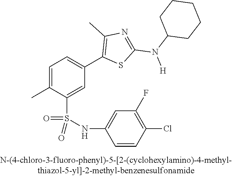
C1=C(C)C(S(NC2=CC(F)=C(Cl)C=C2)(=O)=O)=CC(C2=C(C)N=C(N(C3CCCCC3)[H])S2)=C1
